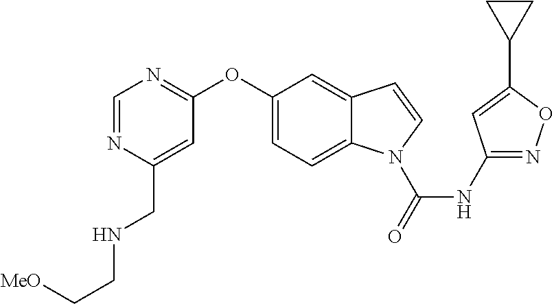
C1(OC2=NC=NC(CNCC[MeO])=C2)=CC=C2C(=C1)C=CN2C(NC1=NOC(C2CC2)=C1)=O
